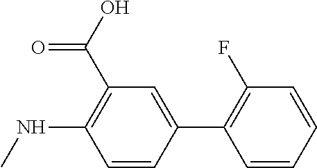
C1=CC(C2=C(F)C=CC=C2)=CC(C(O)=O)=C1NC
